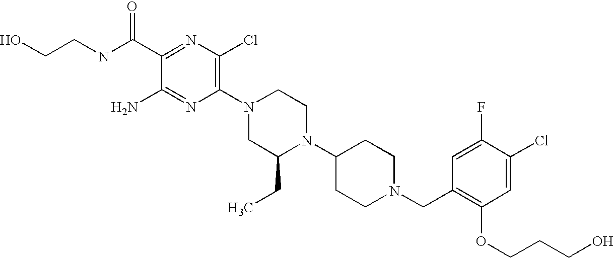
C1(C(NCCO)=O)=NC(Cl)=C(N2CC(CC)N(C3CCN(CC4=C(OCCCO)C=C(Cl)C(F)=C4)CC3)CC2)N=C1N
